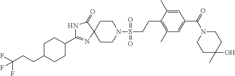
C1CN(S(=O)(=O)CCC2=C(C)C=C(C(=O)N3CCC(O)(C)CC3)C=C2C)CCC12N=C(C1CCC(CCC(F)(F)F)CC1)NC2=O
